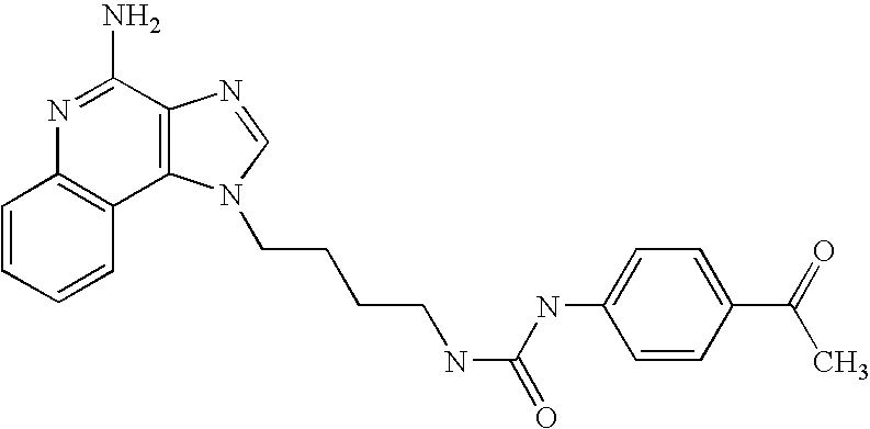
C1=CC=CC2=C1N=C(N)C1=C2N(CCCCNC(=O)NC2=CC=C(C(=O)C)C=C2)C=N1
